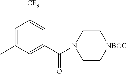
C1=C(C)C=C(C(N2CC[NBOC]CC2)=O)C=C1[CF3]
